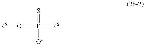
[R5]OP([R6])(=S)[O-]
